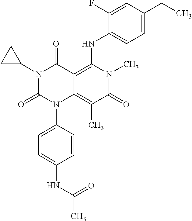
N1(C2CC2)C(=O)N(C2=CC=C(NC(C)=O)C=C2)C2=C(C)C(=O)N(C)C(NC3=CC=C(CC)C=C3F)=C2C1=O
